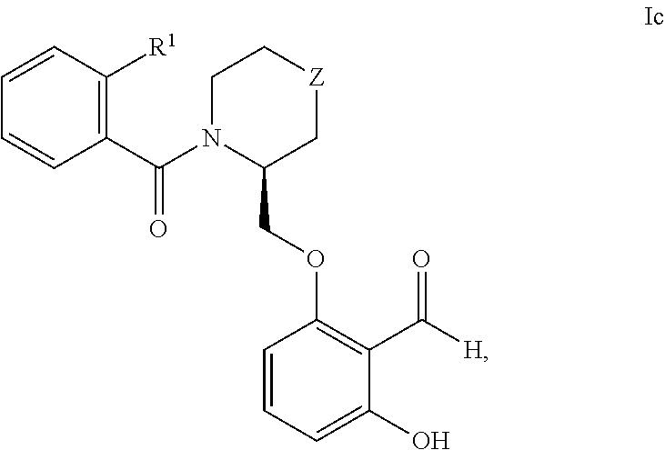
C1(COC2=C(C(=O)[H])C(O)=CC=C2)C[Z]CCN1C(C1=C([R1])C=CC=C1)=O
